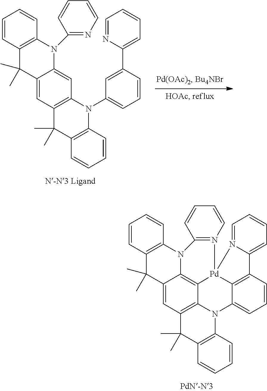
C1=CC2=C(C=C1)N(C1=NC=CC=C1)C1=CC3=C(C=C1C2(C)C)C(C)(C)C1=C(N3C2=CC=CC(C3=CC=CC=N3)=C2)C=CC=C1.C1=CC2=C(C=C1)N1C3=C4C5=C(C=C3C2(C)C)C(C)(C)C2=C(N5C3=CC=CC5=C3[Pd]4(N3=C1C=CC=C3)N1=CC=CC=C51)C=CC=C2
